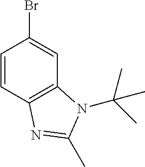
C1=CC2=C(C=C1Br)N(C(C)(C)C)C(C)=N2
